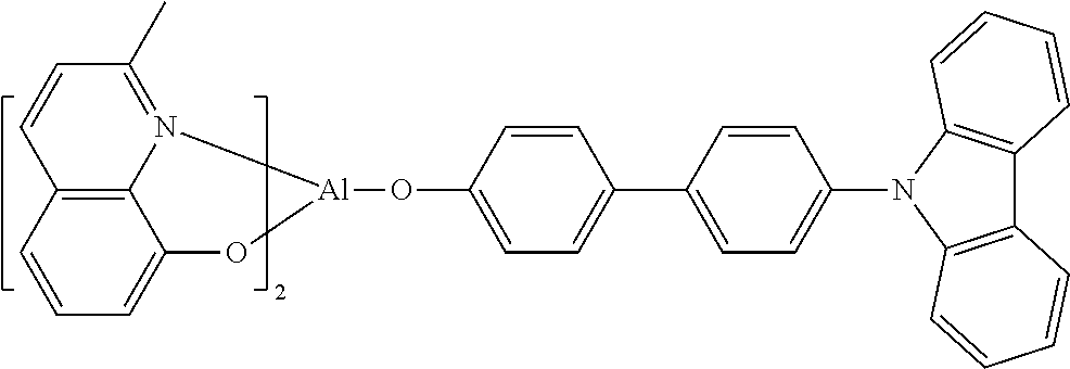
C1(C2=CC=C(O[Al]3N4=C(C)C=CC5=C4C(=CC=C5)O3)C=C2)=CC=C(N2C3=C(C4=C2C=CC=C4)C=CC=C3)C=C1
